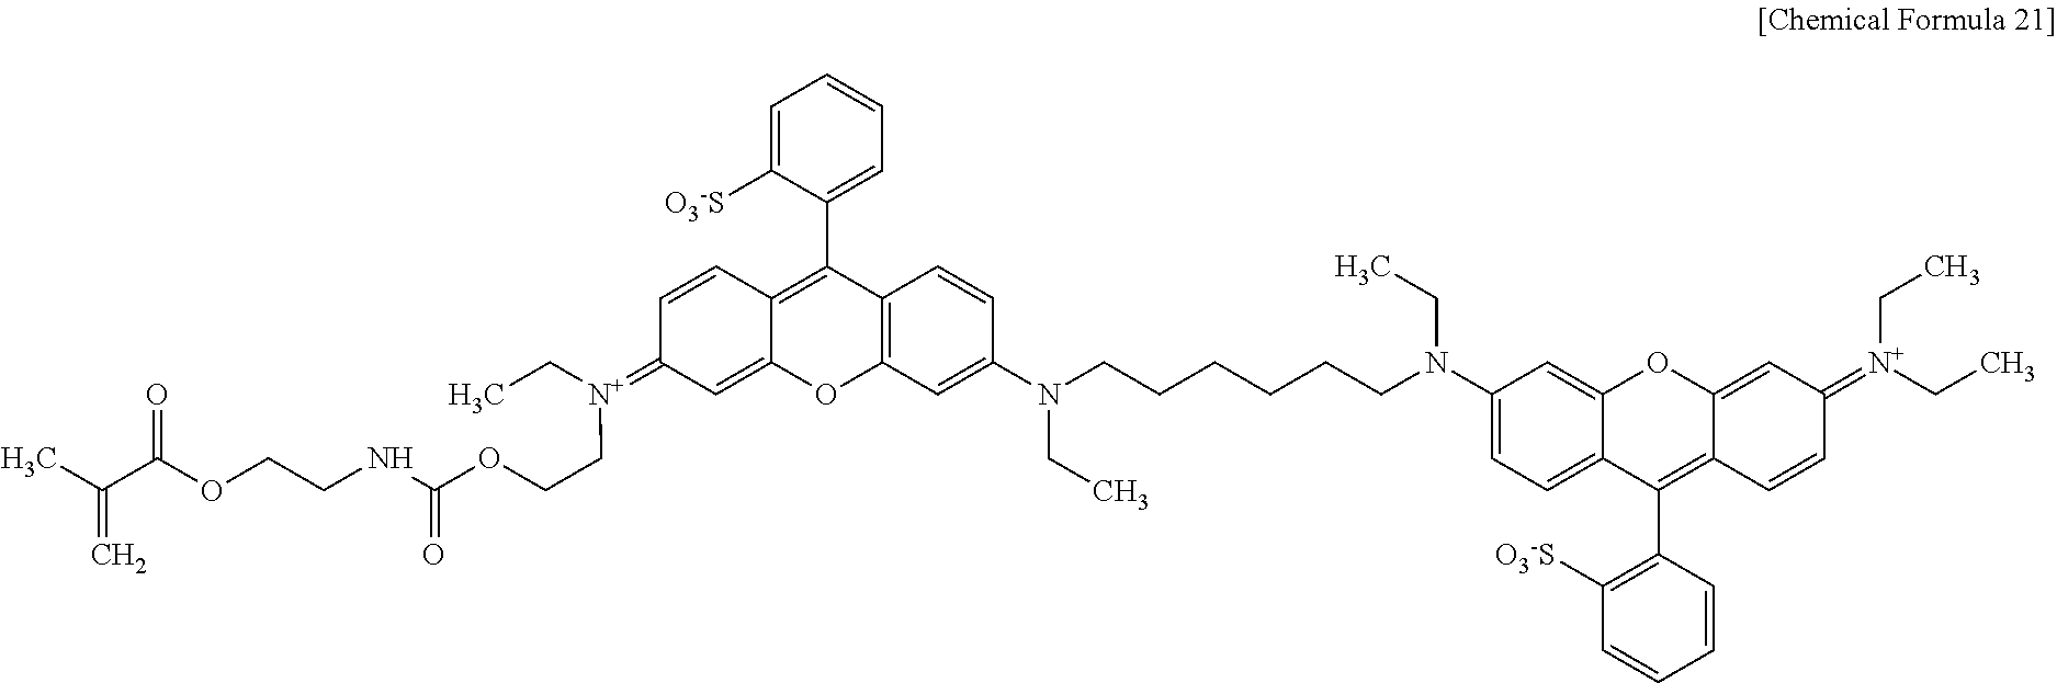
C1=C([O3-S])C(C2=C3C(=CC(=[N+](CC)CCOC(NCCOC(C(=C)C)=O)=O)C=C3)OC3=C2C=CC(N(CCCCCCN(C2=CC=C4C(=C2)OC2=CC(=[N+](CC)CC)C=CC2=C4C2=C([O3-S])C=CC=C2)CC)CC)=C3)=CC=C1
